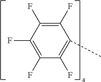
C1(F)=C(F)C(F)=C(F)C(F)=C1C
